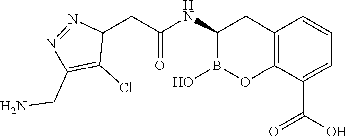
C(C(NC1B(O)OC2=C(C1)C=CC=C2C(=O)O)=O)C1N=NC(CN)=C1Cl
